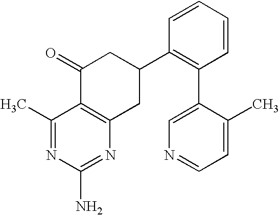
C1(C)=NC(N)=NC2=C1C(=O)CC(C1=C(C3=CN=CC=C3C)C=CC=C1)C2
